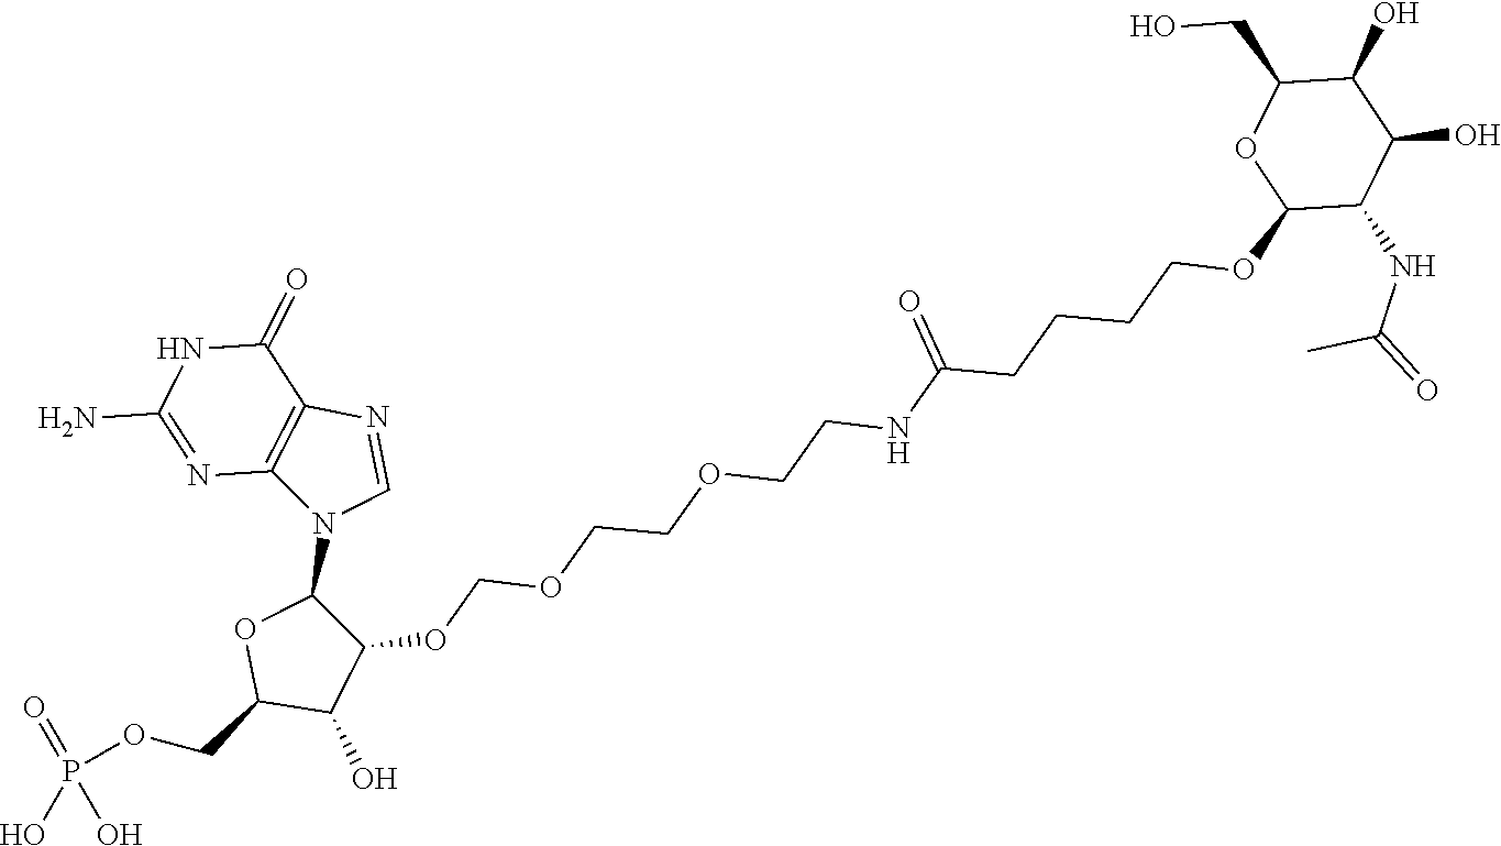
C1(OCOCCOCCNC(CCCCOC2C(NC(C)=O)C(O)C(O)C(CO)O2)=O)C(N2C=NC3=C2N=C(N)NC3=O)OC(COP(O)(O)=O)C1O
